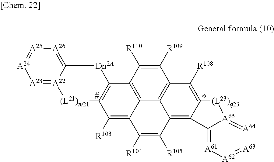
[A61]1=C2[A65](=[A64][A63]=[A62]1)[(L23)q23]C1=C([R108])C3=C4C(=C12)C([R105])=C([R104])C1=C([R103])C2=C(C(=C41)C([R110])=C3[R109])[Dn2A]C1=[A26][A25]=[A24][A23]=[A22]1[(L21)m21]2
